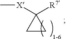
C1CC1([X]C)[R7]
